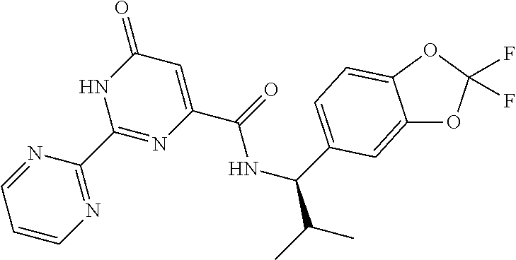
C1=CN=C(C2=NC(C(NC(C(C)C)C3=CC=C4C(=C3)OC(F)(F)O4)=O)=CC(=O)N2)N=C1
